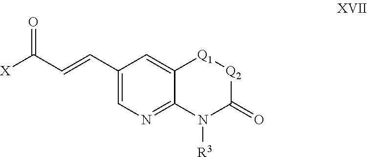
[X]C(C=CC1=CN=C2C(=C1)[Q1][Q2]C(=O)N2[R3])=O
